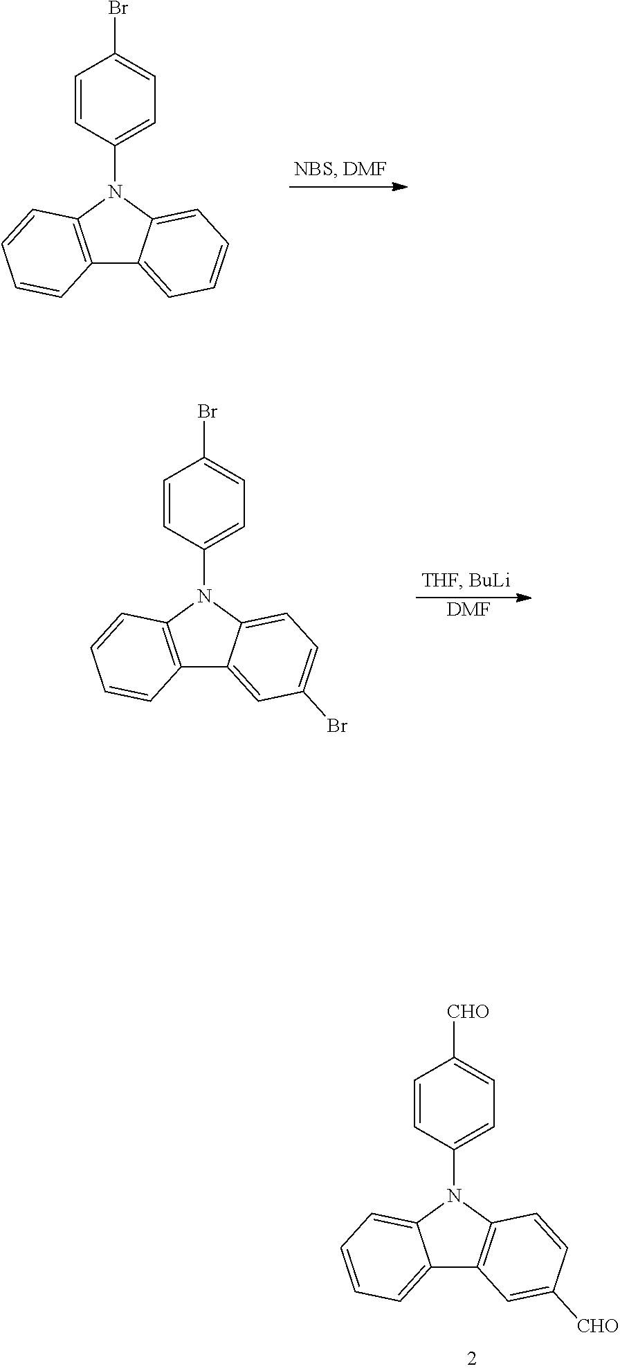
C1=CC(N2C3=C(C4=CC=CC=C24)C=CC=C3)=CC=C1Br.[DMF].C1=CC(N2C3=C(C4=CC(Br)=CC=C24)C=CC=C3)=CC=C1Br.C1=CC(N2C3=CC=CC=C3C3=C2C=CC([CHO])=C3)=CC=C1[CHO]
